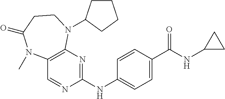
C1(NC2=NC3=C(C=N2)N(C)C(=O)CCN3C2CCCC2)=CC=C(C(NC2CC2)=O)C=C1
